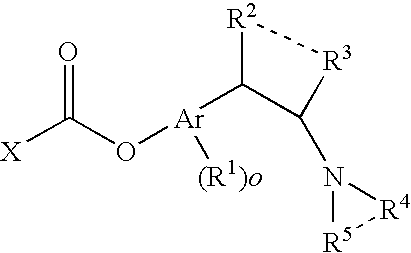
[Ar](C1C(N2[R4][R5]2)[R3][R2]1)([(R1)o])OC(=O)[X]
